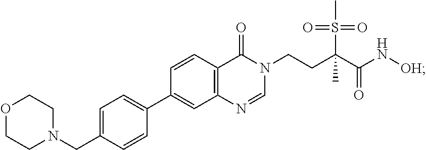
C1=NC2=C(C=CC(C3=CC=C(CN4CCOCC4)C=C3)=C2)C(=O)N1CCC(C(=O)N[OH])(S(=O)(=O)C)C
